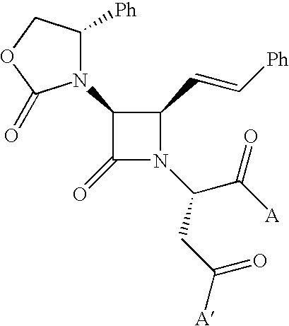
C1(=O)N(C(C([A])=O)CC([A])=O)C(C=C[Ph])C1N1C(=O)OCC1[Ph]
